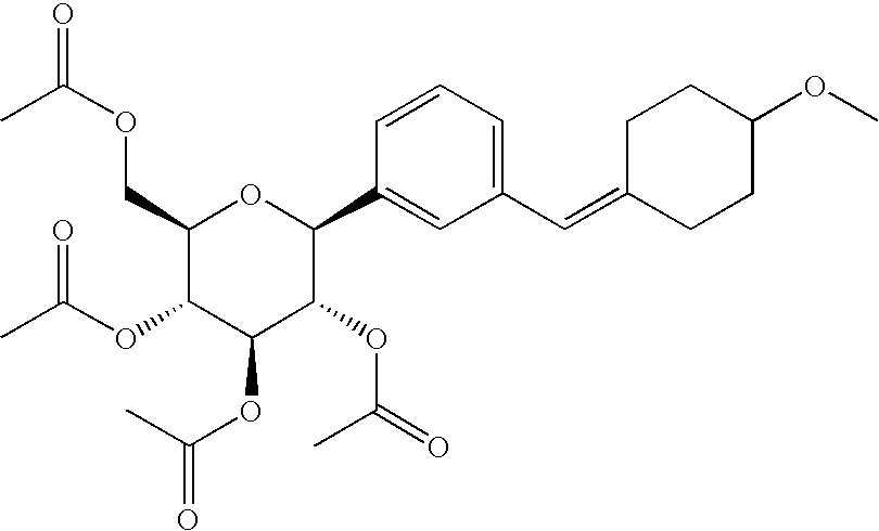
C1(COC(=O)C)C(OC(C)=O)C(OC(=O)C)C(OC(=O)C)C(C2=CC(C=C3CCC(OC)CC3)=CC=C2)O1
